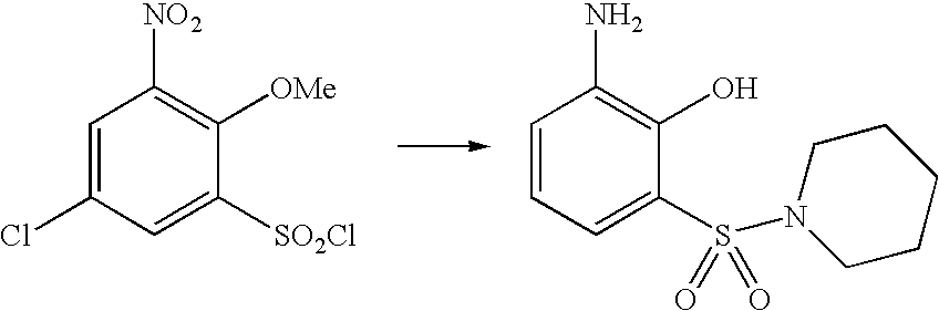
C1=C(Cl)C=C([SO2Cl])C([OMe])=C1[NO2].C1=CC=C(S(N2CCCCC2)(=O)=O)C(O)=C1N
